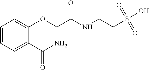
C1(C(N)=O)=CC=CC=C1OCC(=O)NCCS(O)(=O)=O
